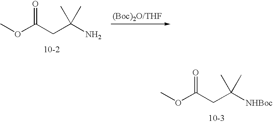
O(C(CC(N)(C)C)=O)C.O(C(CC([NHBoc])(C)C)=O)C
